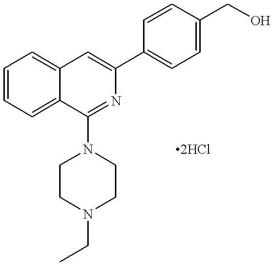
C1=CC=C2C(=C1)C=C(C1=CC=C(CO)C=C1)N=C2N1CCN(CC)CC1.[2HCl]
